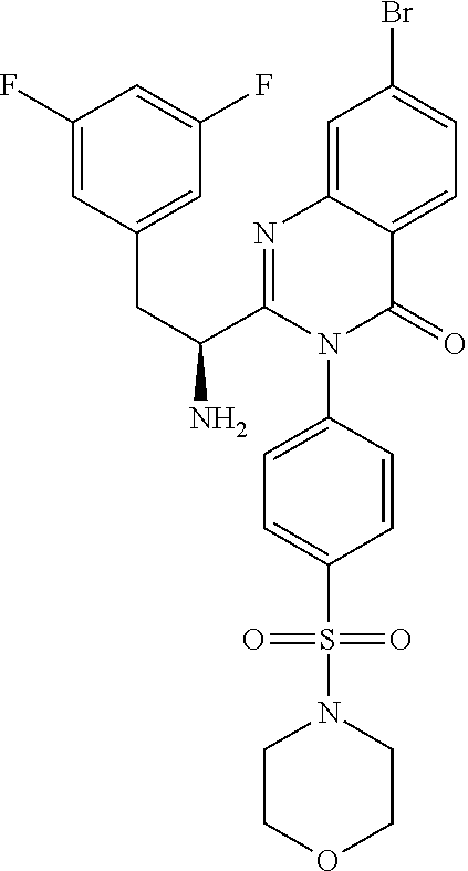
C1(F)=CC(CC(C2=NC3=CC(Br)=CC=C3C(=O)N2C2=CC=C(S(N3CCOCC3)(=O)=O)C=C2)N)=CC(F)=C1
